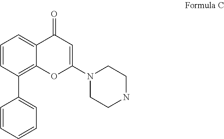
C1=CC=C2C(=C1C1=CC=CC=C1)OC(N1CCNCC1)=CC2=O
